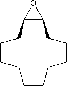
C12C(O1)CCCCCCCCCC2
